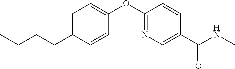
C1=C(CCCC)C=CC(OC2=NC=C(C(NC)=O)C=C2)=C1
